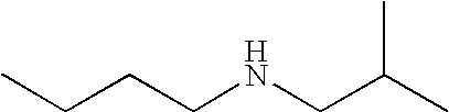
C(CCNCC(C)C)C
